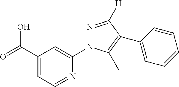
OC(C1=CC=NC(N2N=C([H])C(C3=CC=CC=C3)=C2C)=C1)=O
